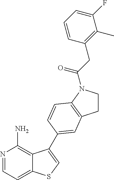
C1=NC(N)=C2C(=C1)SC=C2C1=CC2=C(C=C1)N(C(CC1=C(C)C(F)=CC=C1)=O)CC2
